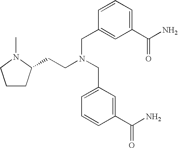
C1CC(CCN(CC2=CC=CC(C(N)=O)=C2)CC2=CC(C(N)=O)=CC=C2)N(C)C1
